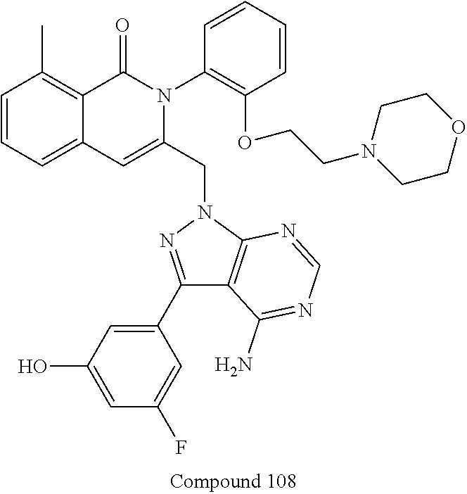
C1=CC=C2C(=C1C)C(=O)N(C1=C(OCCN3CCOCC3)C=CC=C1)C(CN1N=C(C3=CC(O)=CC(F)=C3)C3=C1N=CN=C3N)=C2
